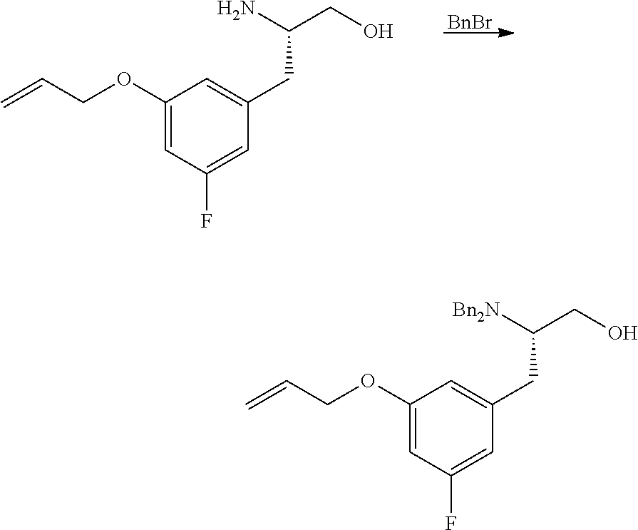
C=CCOC1=CC(F)=CC(CC(CO)N)=C1.[BnBr].C=CCOC1=CC(F)=CC(CC(CO)[Bn2N])=C1
